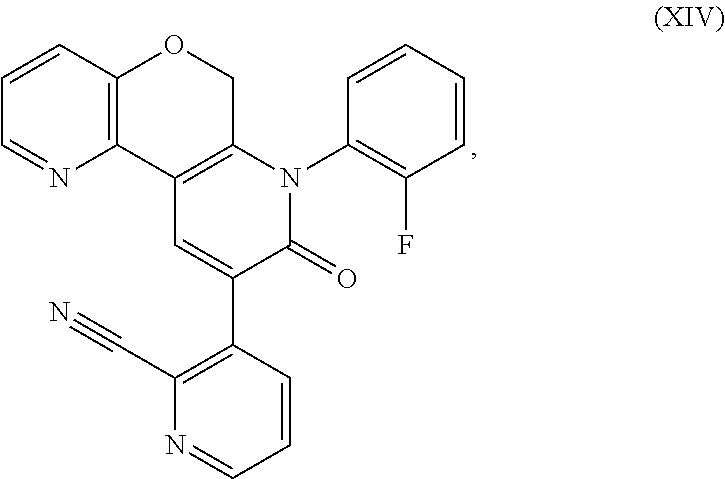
C1=CC2=C(N=C1)C1=C(CO2)N(C2=C(F)C=CC=C2)C(=O)C(C2=C(C#N)N=CC=C2)=C1
